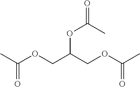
CC(OCC(COC(C)=O)OC(C)=O)=O
